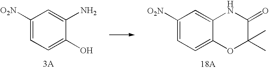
C1([O2N])=CC=C(O)C(N)=C1.C1([O2N])=CC=C2C(=C1)NC(=O)C(C)(C)O2
